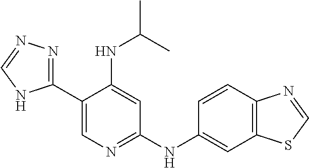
C1(C2=NN=CN2)=CN=C(NC2=CC3=C(C=C2)N=CS3)C=C1NC(C)C
